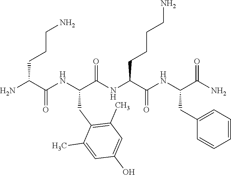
NC(C(NC(C(NC(C(NC(C(N)=O)CC1=CC=CC=C1)=O)CCCCN)=O)CC1=C(C)C=C(O)C=C1C)=O)CCCN
